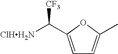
C1=C(C([ClHH2N])[CF3])OC(C)=C1
